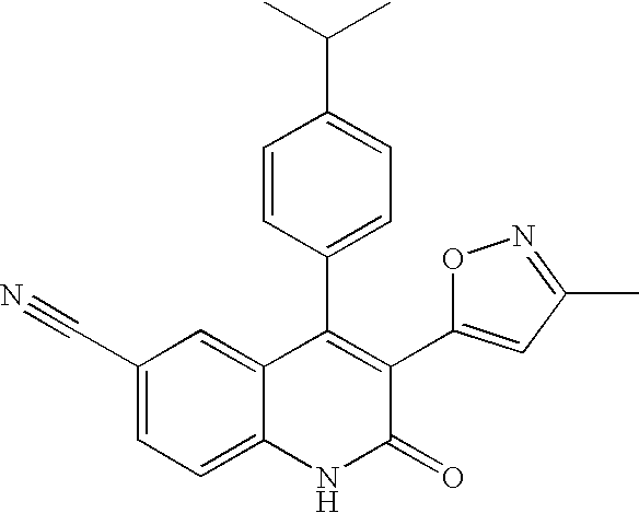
C1(C#N)=CC=C2C(=C1)C(C1=CC=C(C(C)C)C=C1)=C(C1=CC(C)=NO1)C(=O)N2
